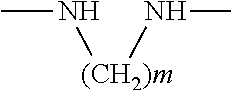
[(CH2)m](NC)NC
